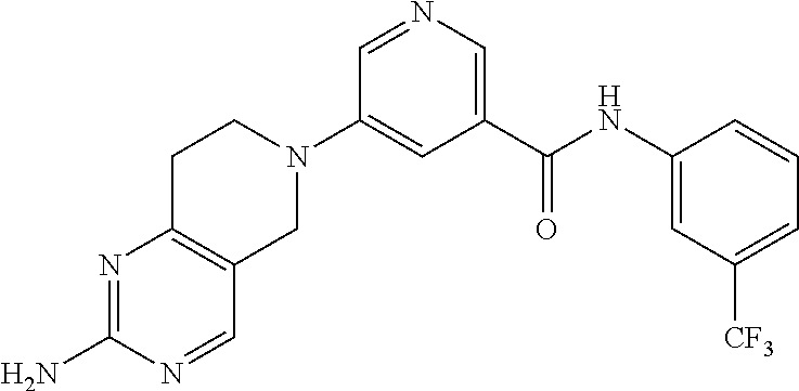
N1=C(N)N=CC2=C1CCN(C1=CC(C(NC3=CC([CF3])=CC=C3)=O)=CN=C1)C2
